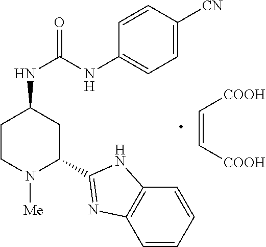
C(=C[COOH])[COOH].C1=C([CN])C=CC(NC(=O)NC2CC(C3=NC4=C(C=CC=C4)N3)N([Me])CC2)=C1
